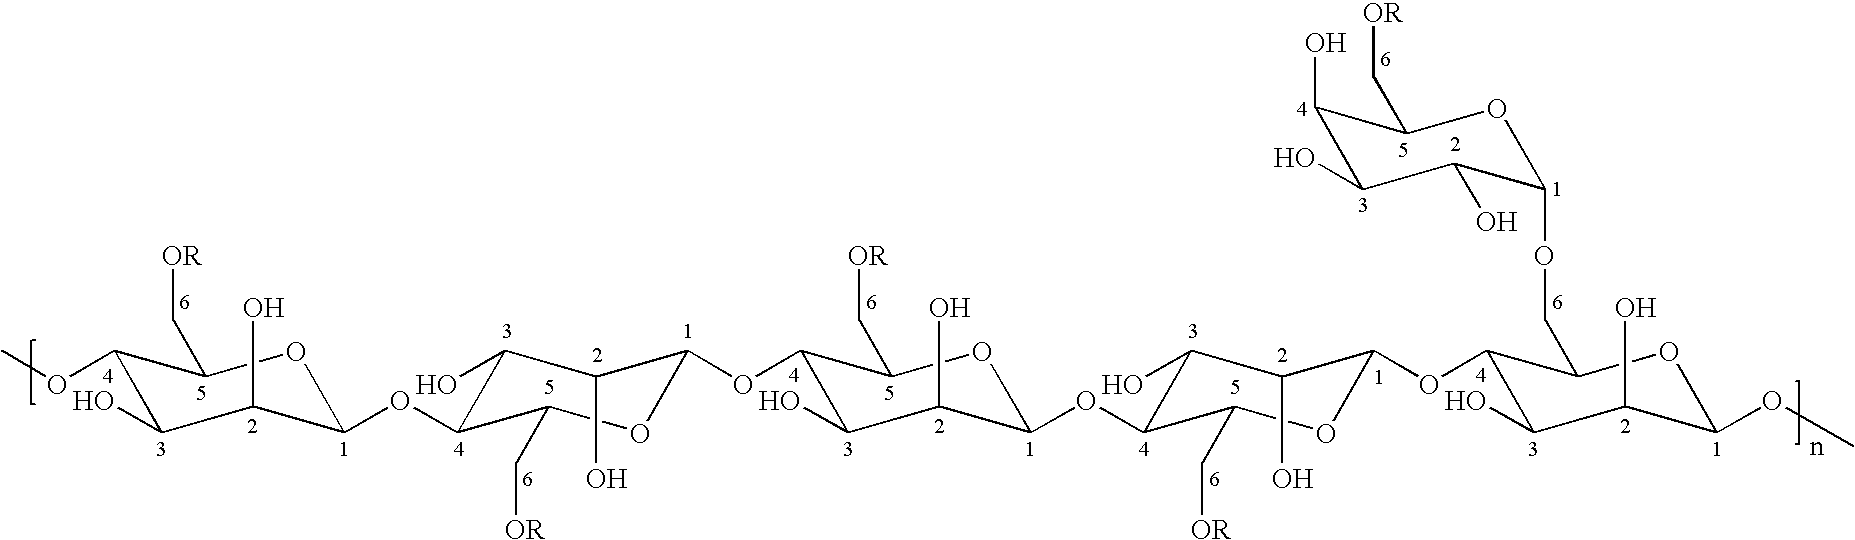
O1C(OC2C(O)C(O)C(OC3C(C[OR])OC(OC4C(O)C(O)C(OC5C(COC6OC(C[OR])C(O)C(O)C6O)OC(OC)C(O)C5O)OC4C[OR])C(O)C3O)OC2C[OR])C(O)C(O)C(OC)C1C[OR]
